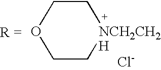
C1COCC[NCH2CH2H]1.[Cl-]
